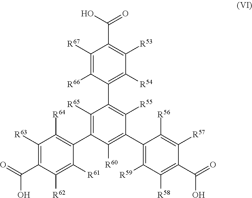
C1([R67])=C([R66])C(C2=C([R55])C(C3=C([R59])C([R58])=C(C(=O)O)C([R57])=C3[R56])=C([R60])C(C3=C([R64])C([R63])=C(C(=O)O)C([R62])=C3[R61])=C2[R65])=C([R54])C([R53])=C1C(O)=O
